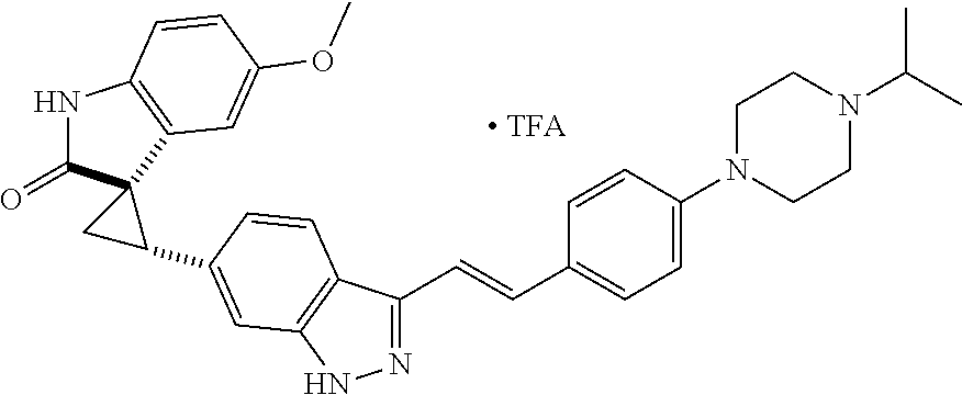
N1C(=O)C2(C3=C1C=CC(OC)=C3)CC2C1=CC2=C(C(C=CC3=CC=C(N4CCN(C(C)C)CC4)C=C3)=NN2)C=C1
